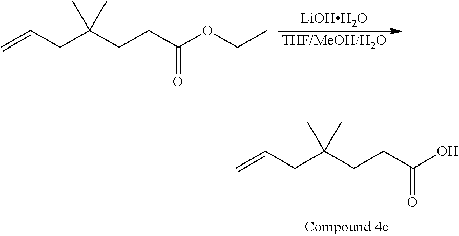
C=CCC(C)(C)CCC(OCC)=O.[THF/MeOH/H2O].[LiOHH2O].C=CCC(C)(C)CCC(O)=O
